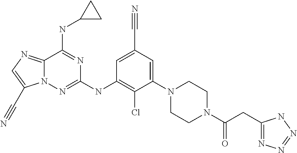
C1=C(C#N)C=C(N2CCN(C(CC3=NN=NN3)=O)CC2)C(Cl)=C1NC1=NN2C(=NC=C2C#N)C(NC2CC2)=N1
